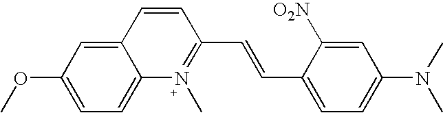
C1(OC)=CC=C2C(=C1)C=CC(C=CC1=CC=C(N(C)C)C=C1[O2N])=N2C
